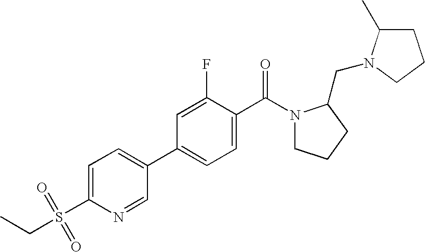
C1=C(F)C(C(N2CCCC2CN2C(C)CCC2)=O)=CC=C1C1=CC=C(S(=O)(=O)CC)N=C1
